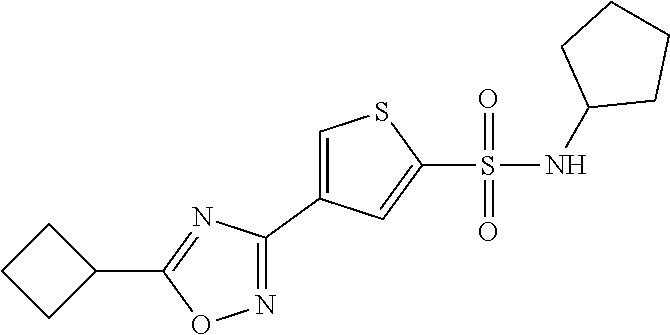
C1(NS(C2=CC(C3=NOC(C4CCC4)=N3)=CS2)(=O)=O)CCCC1
